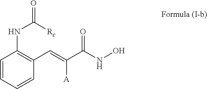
C1=CC=CC(C=C(C(NO)=O)[A])=C1NC(=O)[Rc]
